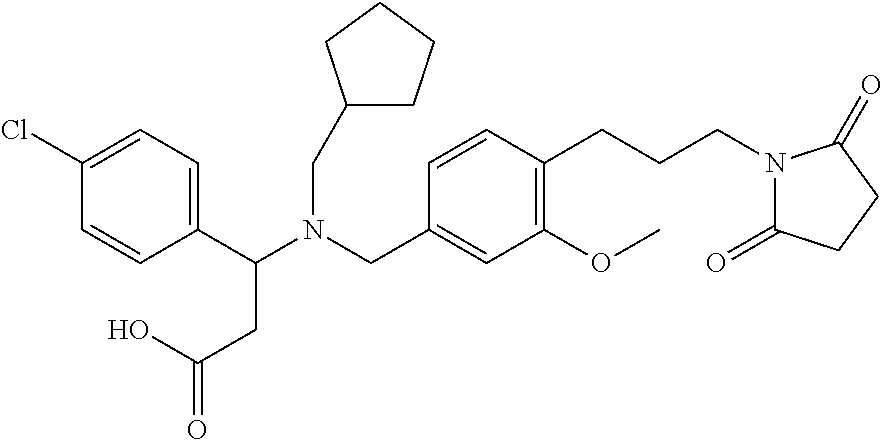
C1(C(N(CC2=CC(OC)=C(CCCN3C(=O)CCC3=O)C=C2)CC2CCCC2)CC(=O)O)=CC=C(Cl)C=C1
